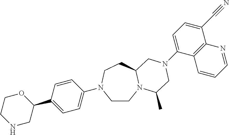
C1CN2C(CCN1C1=CC=C(C3OCCNC3)C=C1)CN(C1=CC=C(C#N)C3=C1C=CC=N3)CC2C
